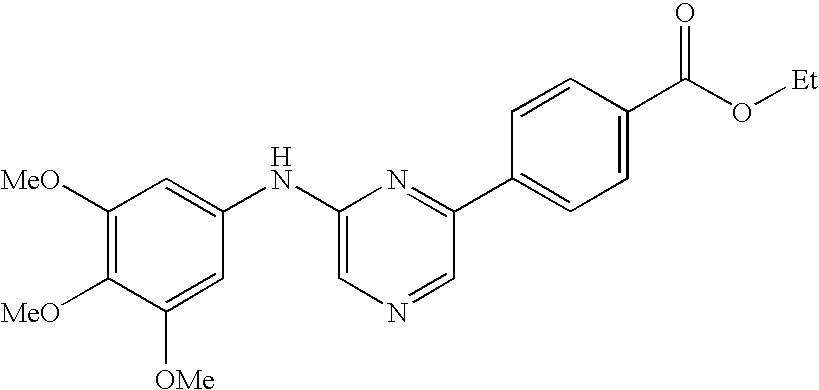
C1([MeO])=C([MeO])C([OMe])=CC(NC2=CN=CC(C3=CC=C(C(O[Et])=O)C=C3)=N2)=C1
